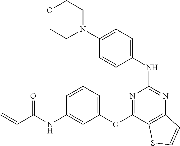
O1CCN(C2=CC=C(NC3=NC4=C(C(OC5=CC=CC(NC(C=C)=O)=C5)=N3)SC=C4)C=C2)CC1
